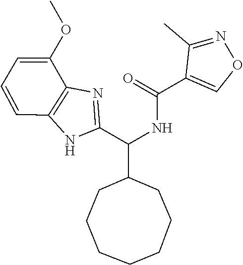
C1(C(=O)NC(C2=NC3=C(N2)C=CC=C3OC)C2CCCCCCC2)=CON=C1C
